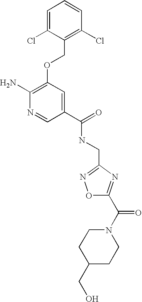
C1(Cl)=C(COC2=C(N)N=CC(C(=O)NCC3=NOC(C(N4CCC(CO)CC4)=O)=N3)=C2)C(Cl)=CC=C1
